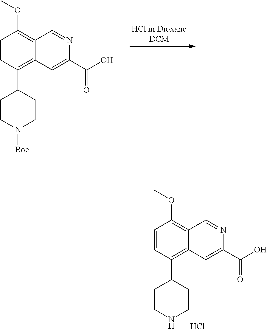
C1=CC(C2CCN([Boc])CC2)=C2C(=C1OC)C=NC(C(O)=O)=C2.C1=CC(C2CCNCC2)=C2C(=C1OC)C=NC(C(O)=O)=C2.Cl
